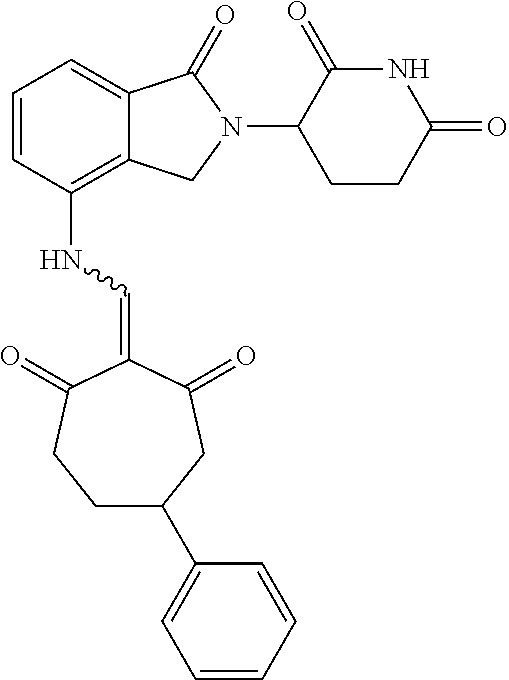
C1=CC(NC=C2C(=O)CCC(C3=CC=CC=C3)CC2=O)=C2C(=C1)C(=O)N(C1CCC(=O)NC1=O)C2
